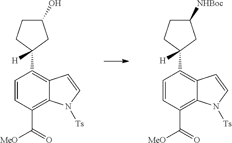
C1(O)CCC(C2=C3C(=C(C([MeO])=O)C=C2)N([Ts])C=C3)([H])C1.C1([NHBoc])CCC(C2=C3C(=C(C([MeO])=O)C=C2)N([Ts])C=C3)([H])C1
